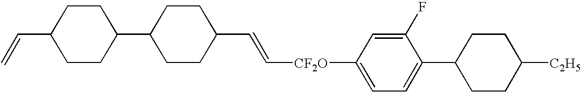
C([CF2O]C1=CC=C(C2CCC([C2H5])CC2)C(F)=C1)=CC1CCC(C2CCC(C=C)CC2)CC1
